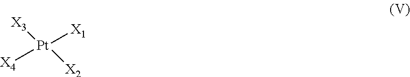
[X4][Pt]([X1])([X3])[X2]
